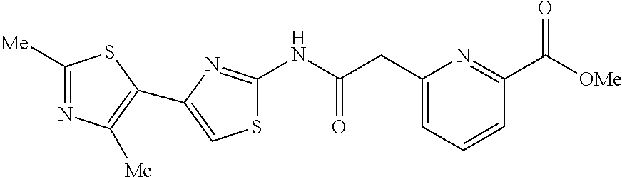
C1([Me])=NC([Me])=C(C2=CSC(NC(CC3=CC=CC(C([OMe])=O)=N3)=O)=N2)S1
